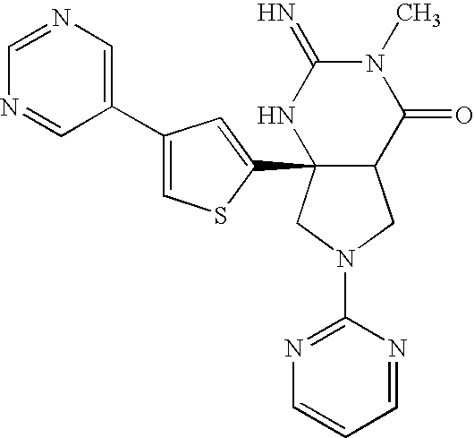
C1(N2CC3C(C4=CC(C5=CN=CN=C5)=CS4)(C2)NC(=N)N(C)C3=O)=NC=CC=N1
